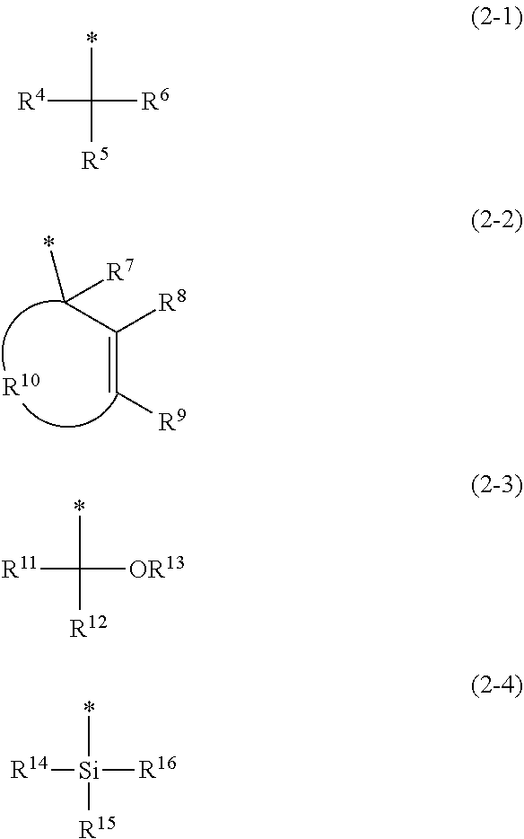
C(=C[R9])([R8])C([R7])*.[R10].*C([R5])([R6])[R4].*C([R12])([OR13])[R11].*[Si]([R15])([R16])[R14]
